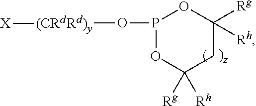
P1(O[(CRdRd)y][X])OC([Rh])([Rg])CC([Rg])([Rh])O1
